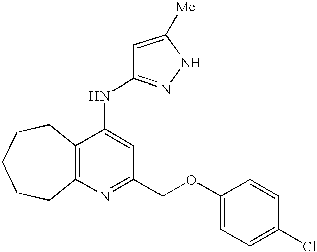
C12=C(C(NC3=NNC([Me])=C3)=CC(COC3=CC=C(Cl)C=C3)=N1)CCCCC2
